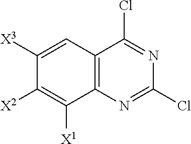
C1([X3])=CC2=C(C([X1])=C1[X2])N=C(Cl)N=C2Cl
